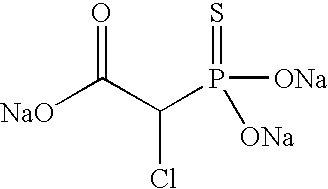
C(P(=S)([ONa])[ONa])(C([NaO])=O)Cl
